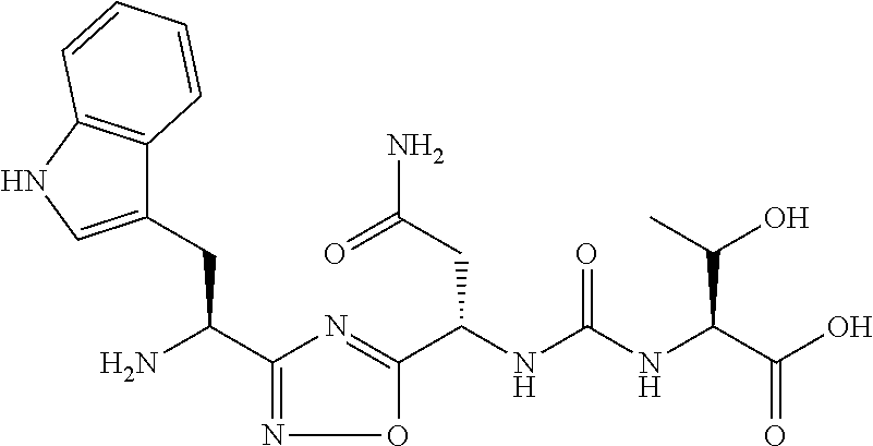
C(NC(NC(C(O)=O)C(O)C)=O)(C1=NC(C(N)CC2=CNC3=C2C=CC=C3)=NO1)CC(N)=O
